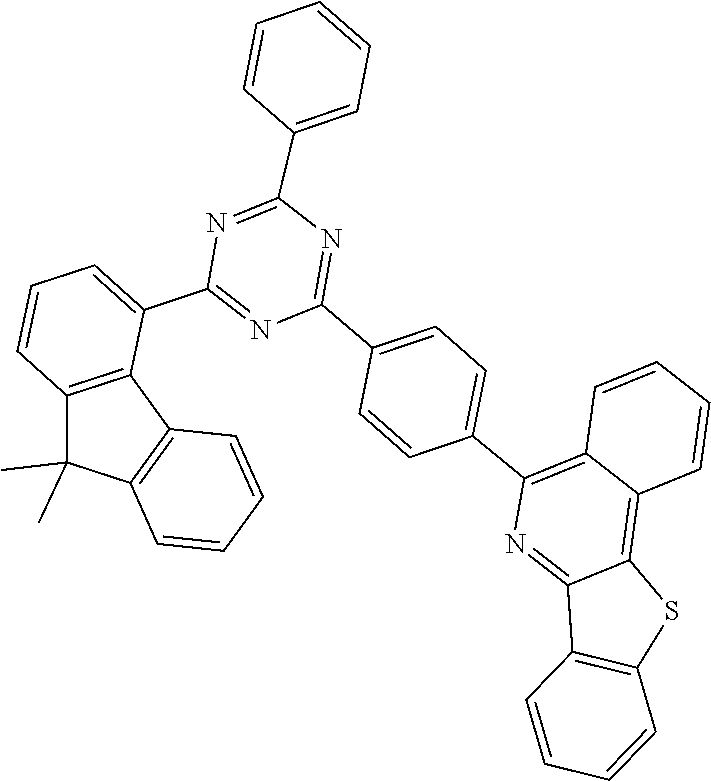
N1=C(C2=CC=CC3=C2C2=C(C3(C)C)C=CC=C2)N=C(C2=CC=CC=C2)N=C1C1=CC=C(C2=C3C=CC=CC3=C3C(=N2)C2=C(S3)C=CC=C2)C=C1
